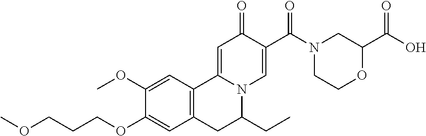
C1(OC)=CC2=C(C=C1OCCCOC)CC(CC)N1C2=CC(=O)C(C(N2CC(C(O)=O)OCC2)=O)=C1
